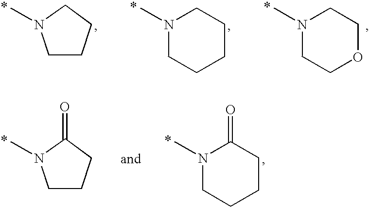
N1(C)CCCCC1.N1(C)CCOCC1.C1CCCN1C.N1(C)CCCCC1=O.C1CCC(=O)N1C
